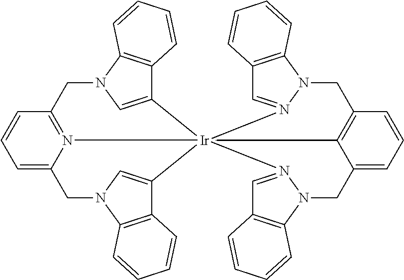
C1=CC=C2N3=C1CN1C4=C(C(=C1)[Ir]315(C3=CN(C2)C2=C3C=CC=C2)C2=C(C=CC=C2CN2C3=C(C=N21)C=CC=C3)CN1C2=C(C=N15)C=CC=C2)C=CC=C4
